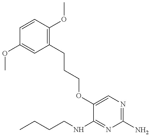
CCCCNC1=NC(N)=NC=C1OCCCC1=C(OC)C=CC(OC)=C1
